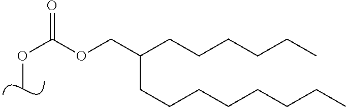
COC(=O)OCC(CCCCCC)CCCCCCCC
